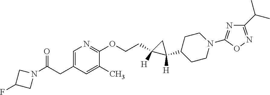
C1(CCOC2=NC=C(CC(=O)N3CC(F)C3)C=C2C)([H])C(C2CCN(C3=NC(C(C)C)=NO3)CC2)([H])C1
